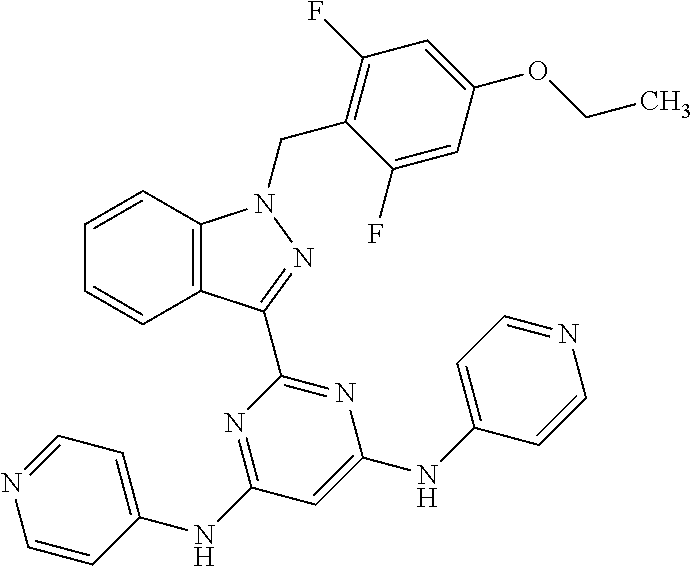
C1=CC2=C(C=C1)C(C1=NC(NC3=CC=NC=C3)=CC(NC3=CC=NC=C3)=N1)=NN2CC1=C(F)C=C(OCC)C=C1F
